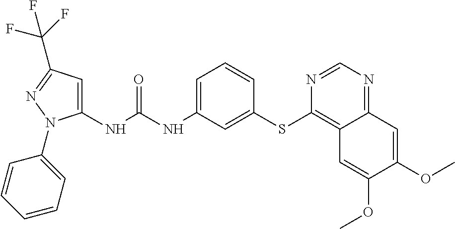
C1(NC(NC2=CC=CC(SC3=C4C(=NC=N3)C=C(OC)C(OC)=C4)=C2)=O)=CC(C(F)(F)F)=NN1C1=CC=CC=C1
